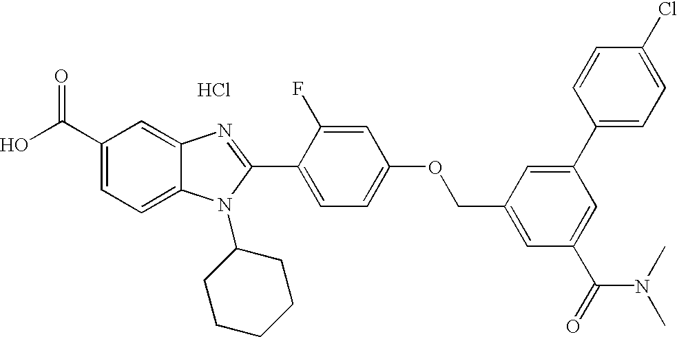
Cl.OC(C1=CC=C2C(=C1)N=C(C1=CC=C(OCC3=CC(C(=O)N(C)C)=CC(C4=CC=C(Cl)C=C4)=C3)C=C1F)N2C1CCCCC1)=O
